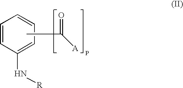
C1=CC(N[R])=CC=C1.CC(=O)[A]
